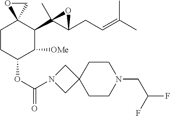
C1CC(OC(=O)N2CC3(C2)CCN(CC(F)F)CC3)C([OMe])C(C2(C)C(CC=C(C)C)O2)C12OC2
